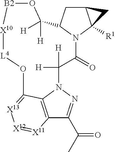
C12=C3N(N=C1C(C)=O)C([H])([H])C(=O)N1C(CC4C1([R1])C4)C([H])([H])O[B2][X10][L4]OC3=[X13][X12]=[X11]2
